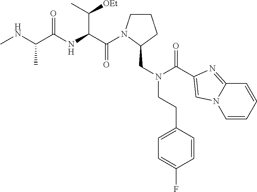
C(=O)(C(C([OEt])C)NC(=O)C(C)NC)N1CCCC1CN(CCC1=CC=C(F)C=C1)C(=O)C1=CN2C=CC=CC2=N1
